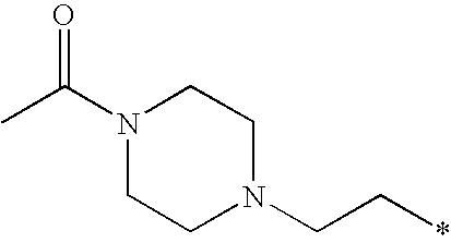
C1N(C(C)=O)CCN(CC*)C1
